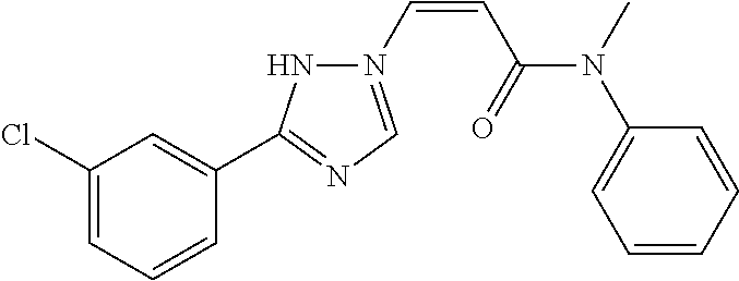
C1(Cl)=CC=CC(C2=NC=N(C=CC(=O)N(C3=CC=CC=C3)C)N2)=C1
